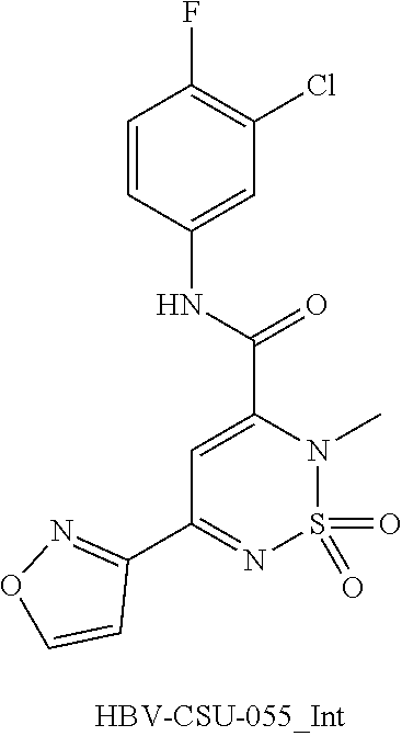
O=S1(=O)N(C)C(C(NC2=CC(Cl)=C(F)C=C2)=O)=CC(C2=NOC=C2)=N1
